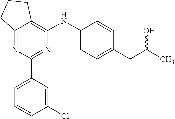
C12=NC(C3=CC=CC(Cl)=C3)=NC(NC3=CC=C(CC(C)O)C=C3)=C1CCC2
